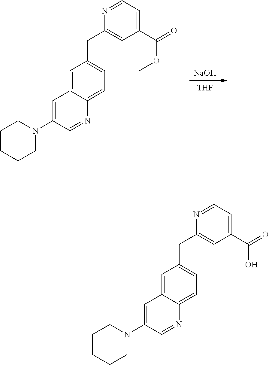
[NaOH].[THF].C1=C2C(=CC=C1CC1=CC(C(=O)OC)=CC=N1)N=CC(N1CCCCC1)=C2.C1=C2C(=CC=C1CC1=CC(C(=O)O)=CC=N1)N=CC(N1CCCCC1)=C2
